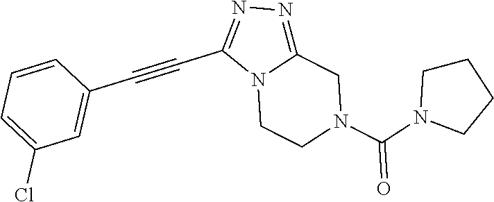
N12CCN(C(N3CCCC3)=O)CC1=NN=C2C#CC1=CC(Cl)=CC=C1
